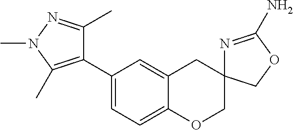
C1=C2C(=CC=C1C1=C(C)N(C)N=C1C)OCC1(C2)N=C(N)OC1
